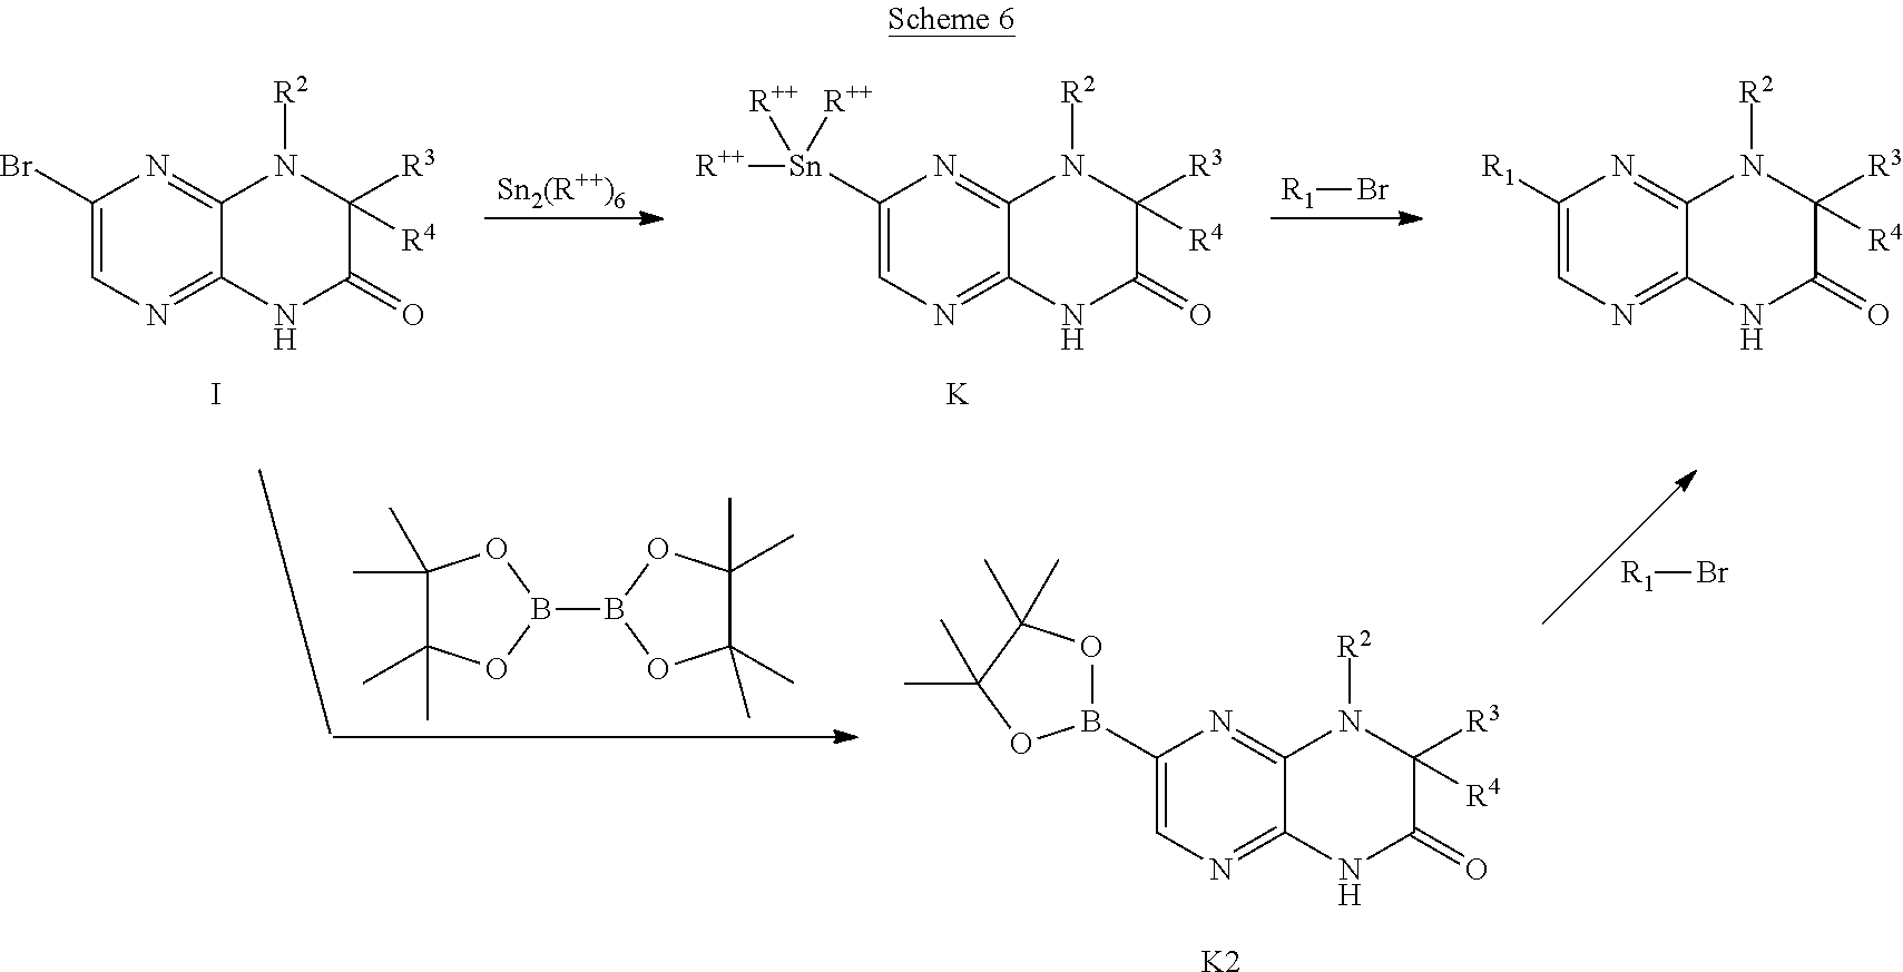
C1(Br)=CN=C2C(=N1)N([R2])C([R3])([R4])C(=O)N2.I.C1([Sn]([R++])([R++])[R++])=CN=C2C(=N1)N([R2])C([R3])([R4])C(=O)N2.[K].[R1]Br.C1([R1])=CN=C2C(=N1)N([R2])C([R3])([R4])C(=O)N2.C1(B2OC(C)(C)C(C)(C)O2)=CN=C2C(=N1)N([R2])C([R3])([R4])C(=O)N2.C1(C)(C)C(C)(C)OB(B2OC(C)(C)C(C)(C)O2)O1.[R1]Br.[K2]
